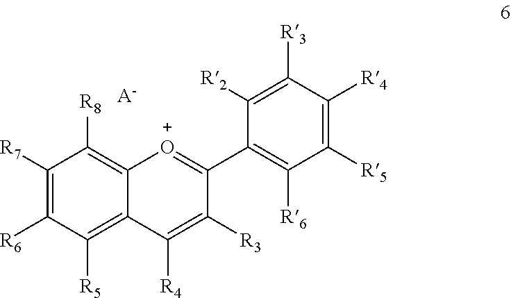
C1([R7])=C([R6])C([R5])=C2C(=C1[R8])[O+]=C(C1=C([R6])C([R5])=C([R4])C([R3])=C1[R2])C([R3])=C2[R4].[A-]
